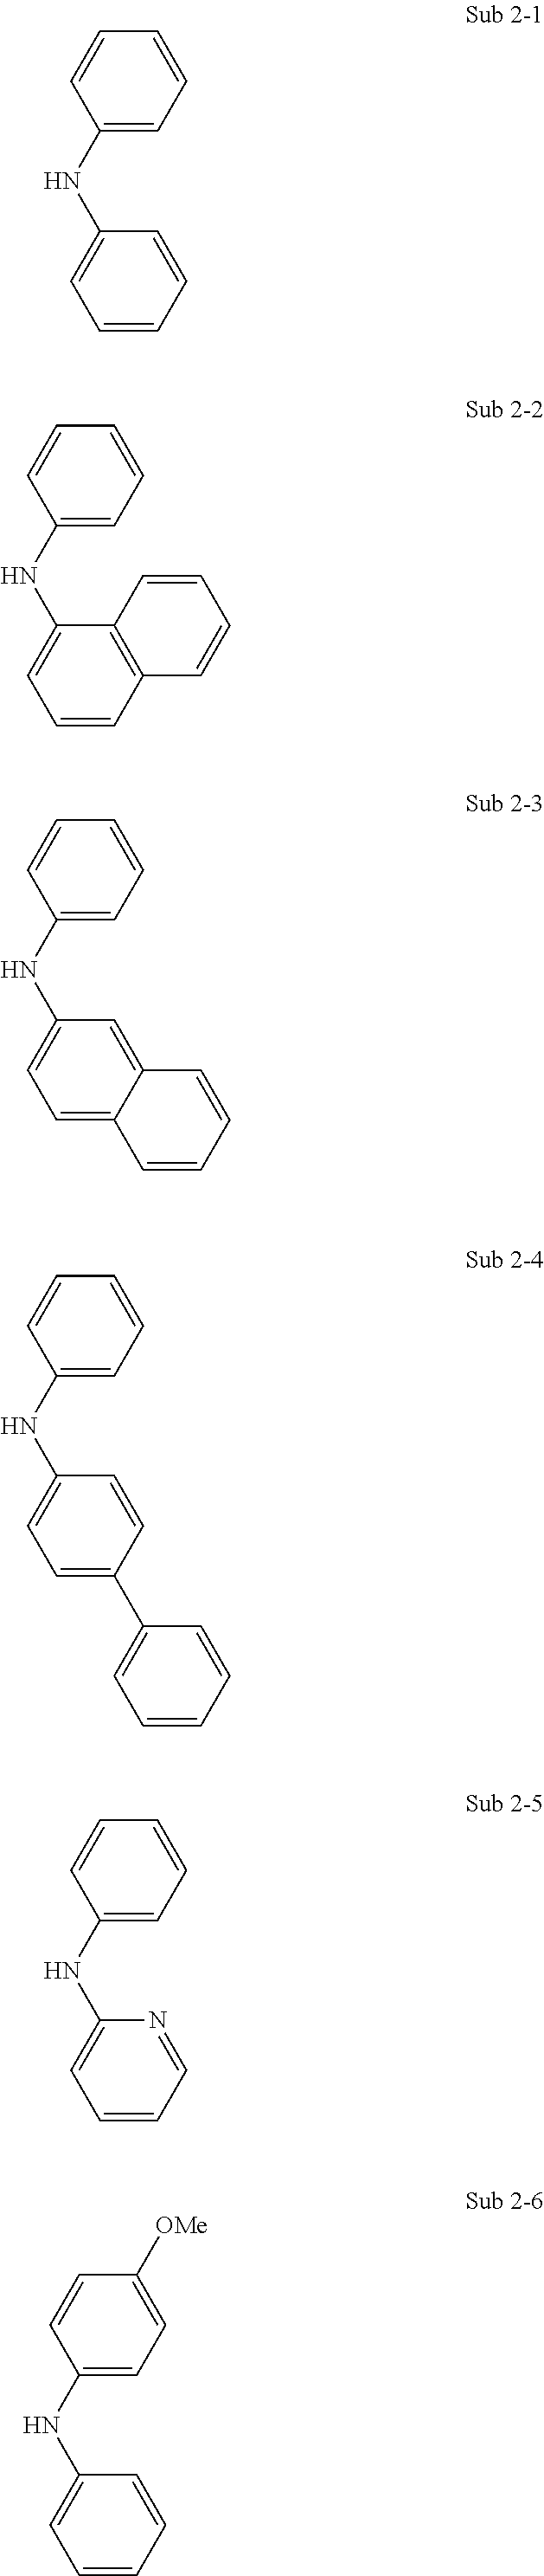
C1=CC=C(NC2=CC=CC=C2)C=C1.C1=CC=C(NC2=CC=CC3=C2C=CC=C3)C=C1.C1=CC=C(NC2=CC=C3C(=C2)C=CC=C3)C=C1.C1=CC=C(NC2=CC=C(C3=CC=CC=C3)C=C2)C=C1.C1=CC=C(NC2=CC=CC=N2)C=C1.C1([OMe])=CC=C(NC2=CC=CC=C2)C=C1
